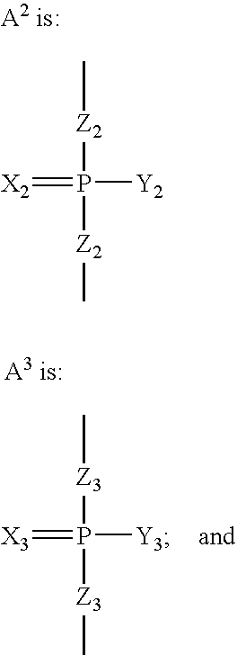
C[Z2]P([Z2]C)(=[X2])[Y2].C[Z3]P([Z3]C)(=[X3])[Y3]
